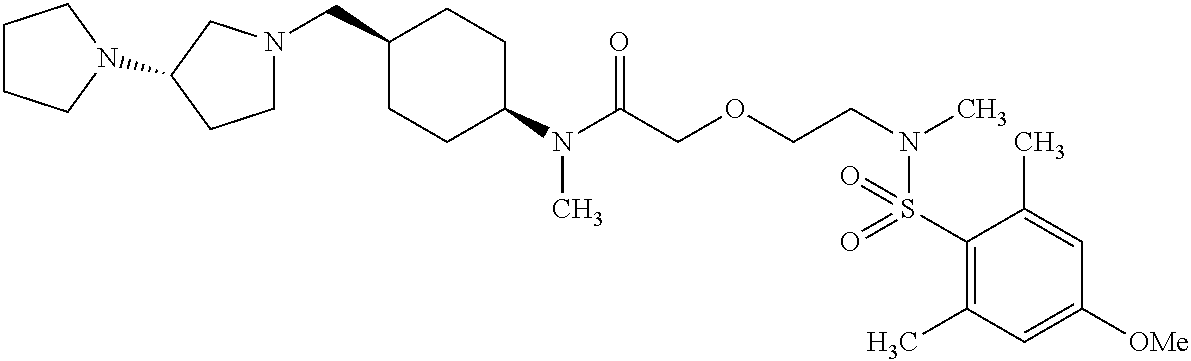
C1(N(C(COCCN(C)S(C2=C(C)C=C([OMe])C=C2C)(=O)=O)=O)C)CCC(CN2CCC(N3CCCC3)C2)CC1
